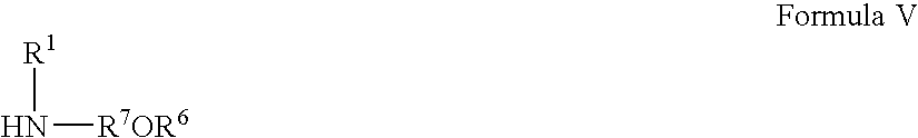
N([R7OR6])[R1]
